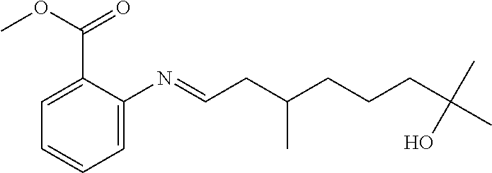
C1=C(C(OC)=O)C(N=CCC(CCCC(C)(C)O)C)=CC=C1
